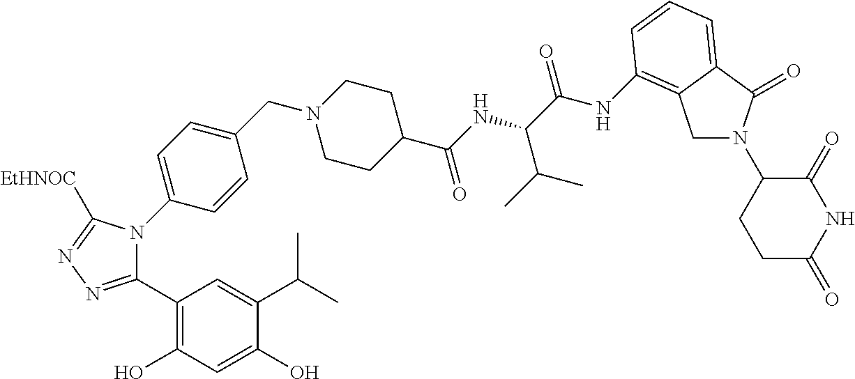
C1(C2=NN=C([EtHNOC])N2C2=CC=C(CN3CCC(C(=O)NC(C(C)C)C(NC4=C5CN(C6CCC(=O)NC6=O)C(=O)C5=CC=C4)=O)CC3)C=C2)=C(O)C=C(O)C(C(C)C)=C1
